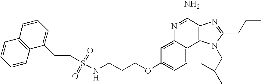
C1=C2C(=CC=C1OCCCNS(CCC1=CC=CC3=C1C=CC=C3)(=O)=O)C1=C(C(N)=N2)N=C(CCC)N1CC(C)C
